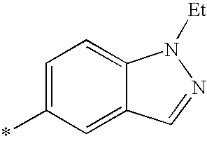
*C1=CC=C2C(=C1)C=NN2[Et]
